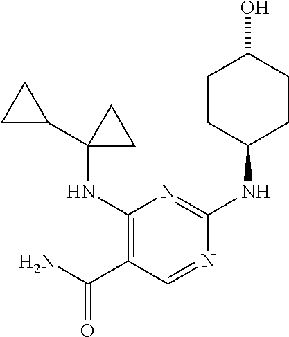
C1(NC2(C3CC3)CC2)=C(C(N)=O)C=NC(NC2CCC(O)CC2)=N1
